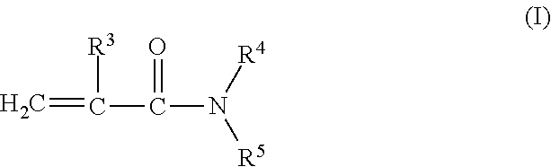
C=C([R3])C(=O)N([R4])[R5]
